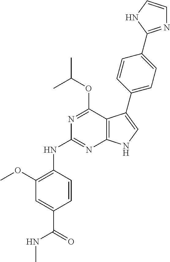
N(C1=NC2=C(C(OC(C)C)=N1)C(C1=CC=C(C3=NC=CN3)C=C1)=CN2)C1=C(OC)C=C(C(=O)NC)C=C1
